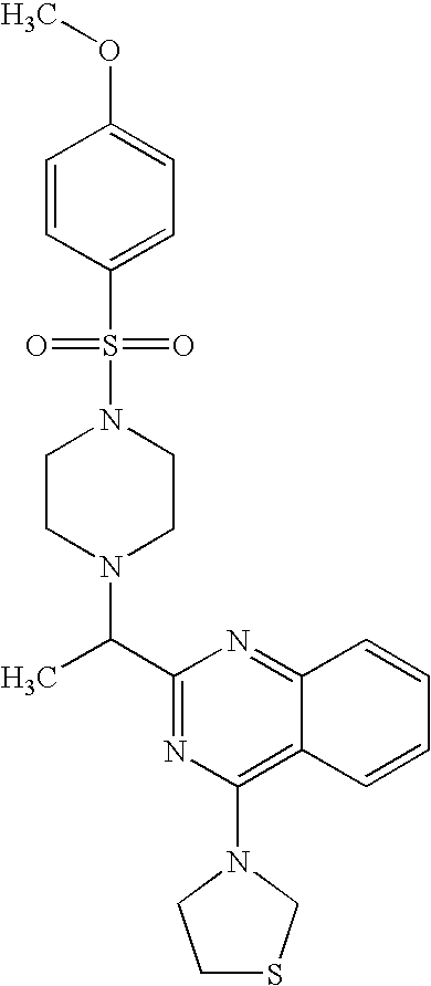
C1(C(N2CCN(S(=O)(=O)C3=CC=C(OC)C=C3)CC2)C)=NC(N2CCSC2)=C2C(=N1)C=CC=C2
